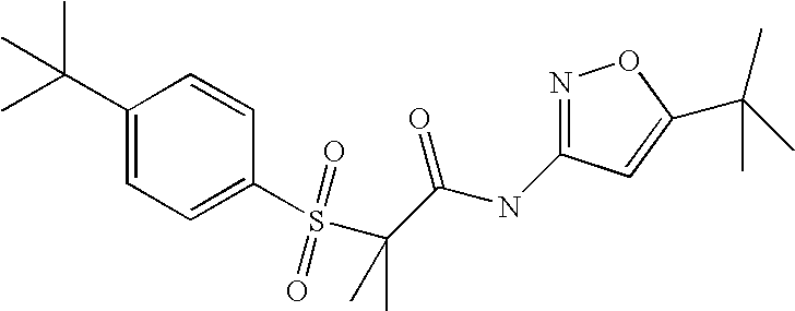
C1(C(C)(C)C)=CC=C(S(C(C(NC2=NOC(C(C)(C)C)=C2)=O)(C)C)(=O)=O)C=C1
